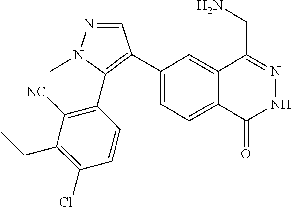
C1(C2=C(C3=C([NC])C(CC)=C(Cl)C=C3)N(C)N=C2)=CC=C2C(=C1)C(CN)=NNC2=O
